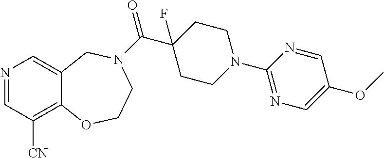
N1=CC([CN])=C2C(=C1)CN(C(C1(F)CCN(C3=NC=C(OC)C=N3)CC1)=O)CCO2
